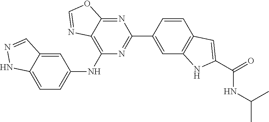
C1=CC2=C(NC(C(NC(C)C)=O)=C2)C=C1C1=NC(NC2=CC=C3NN=CC3=C2)=C2C(=N1)OC=N2
